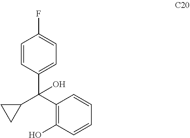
C1=CC(C(C2=C(O)C=CC=C2)(O)C2CC2)=CC=C1F
